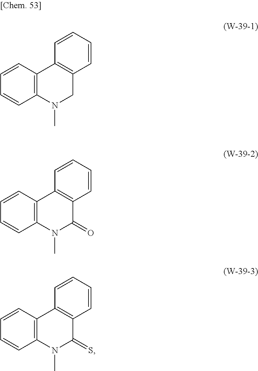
C12=C(C=CC=C1)C1=C(CN2C)C=CC=C1.C12=C(C=CC=C1)C1=C(C(=O)N2C)C=CC=C1.C12=C(C=CC=C1)C1=C(C(=S)N2C)C=CC=C1
